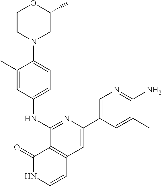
C1(C)=CC(NC2=NC(C3=CN=C(N)C(C)=C3)=CC3=C2C(=O)NC=C3)=CC=C1N1CC(C)OCC1
